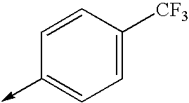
C1=CC([CF3])=CC=C1->C
